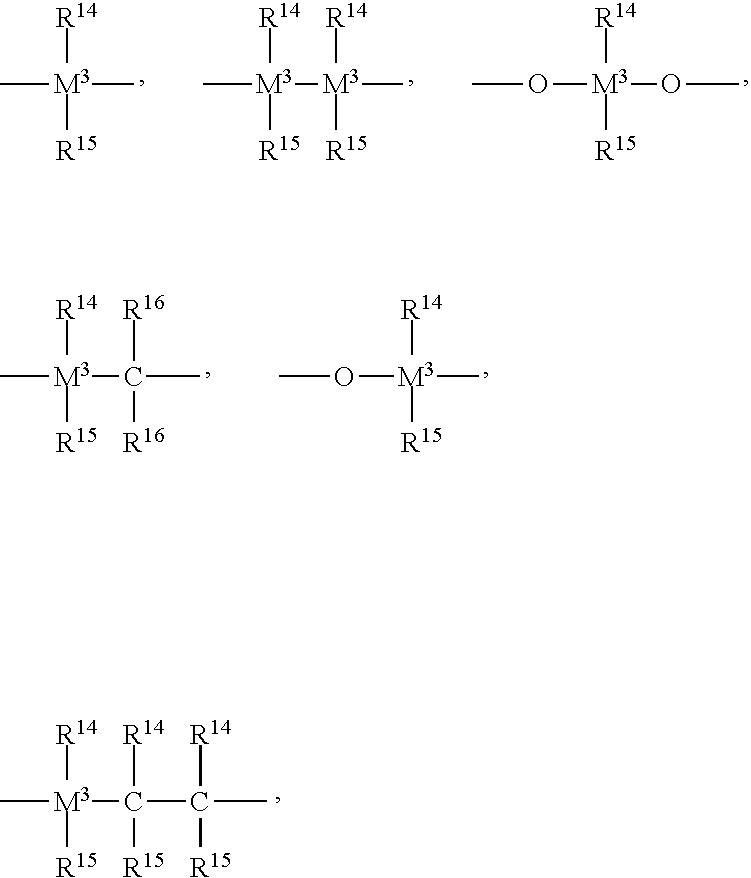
C[M3]([R15])([R14])C.C[M3]([R15])([R14])[M3]([R15])(C)[R14].CO[M3]([R15])(OC)[R14].C[M3]([R15])([R14])C([R16])(C)[R16].CO[M3]([R15])(C)[R14].C[M3]([R15])([R14])C([R15])(C([R15])([R14])C)[R14]
